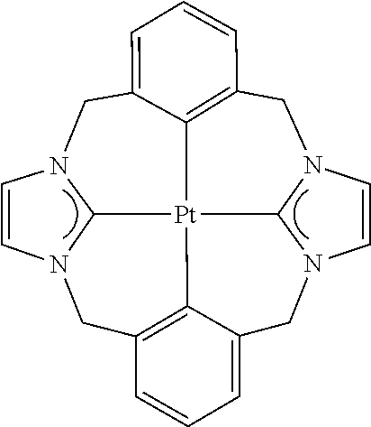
C12=CC=CC3=C1[Pt]14C5=C(C=CC=C5CN5C1N(C3)C=C5)CN1C4N(C2)C=C1
